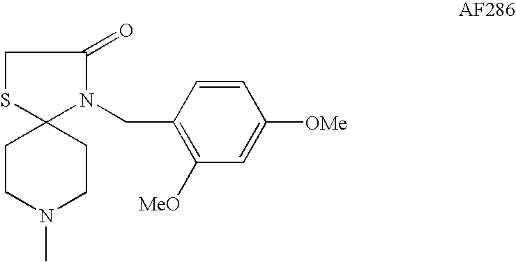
C1CN(C)CCC12SCC(=O)N2CC1=C([MeO])C=C([OMe])C=C1
